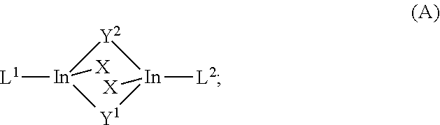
[Y2]1[In]([X])([L1])[Y1][In]1([X])[L2]
